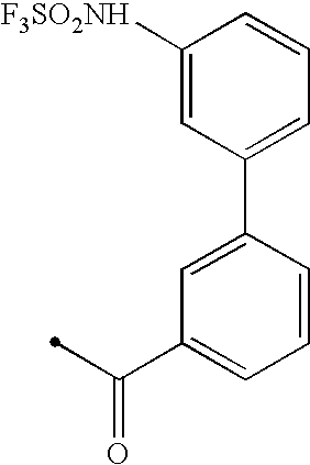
C1([F3SO2NH])=CC(C2=CC(C(=O)C)=CC=C2)=CC=C1
